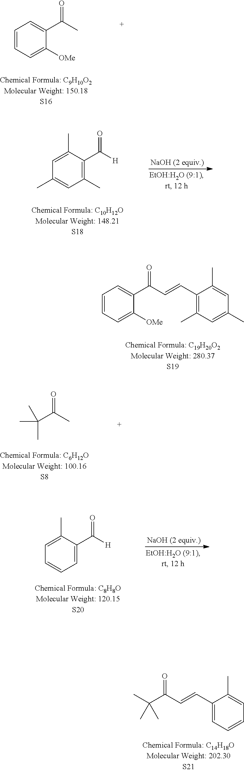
C1=CC=C([OMe])C(C(=O)C)=C1.C1=C(C)C(C([H])=O)=C(C)C=C1C.C1=CC=C([OMe])C(C(C=CC2=C(C)C=C(C)C=C2C)=O)=C1.C(C(=O)C)(C)(C)C.C1=C(C)C(C([H])=O)=CC=C1.C(C(C=CC1=CC=CC=C1C)=O)(C)(C)C
